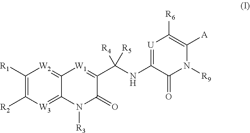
C1([R1])=C([R2])[W3]=C2C(=[W2]1)[W1]=C(C(NC1=[U]C([R6])=C([A])N([R9])C1=O)([R4])[R5])C(=O)N2[R3]
